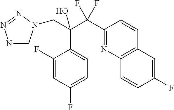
N1=CN(CC(C2=CC=C(F)C=C2F)(C(F)(F)C2=NC3=C(C=C2)C=C(F)C=C3)O)N=N1
